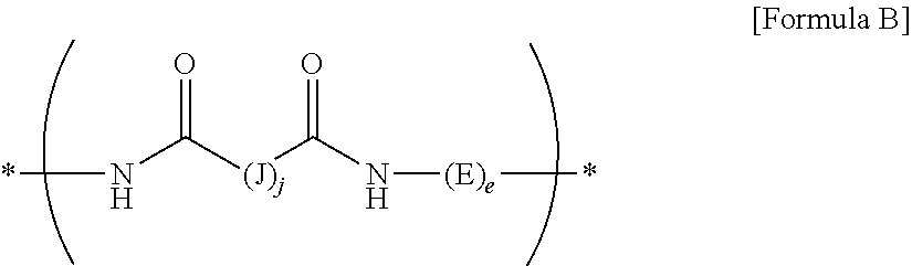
*NC([(J)j]C(N[(E)e]*)=O)=O
